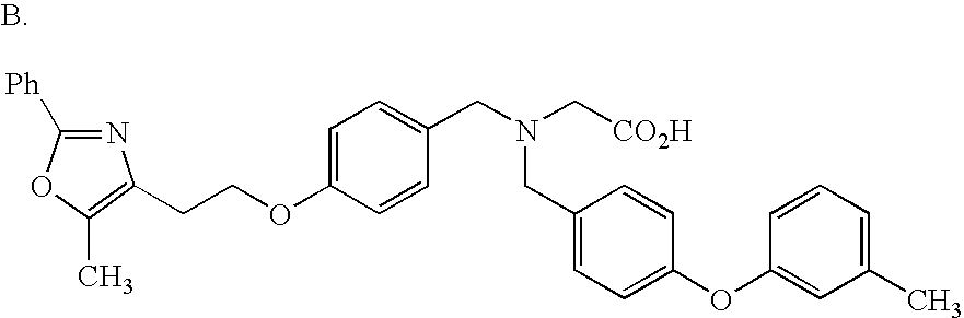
N1=C([Ph])OC(C)=C1CCOC1=CC=C(CN(C[CO2H])CC2=CC=C(OC3=CC(C)=CC=C3)C=C2)C=C1
